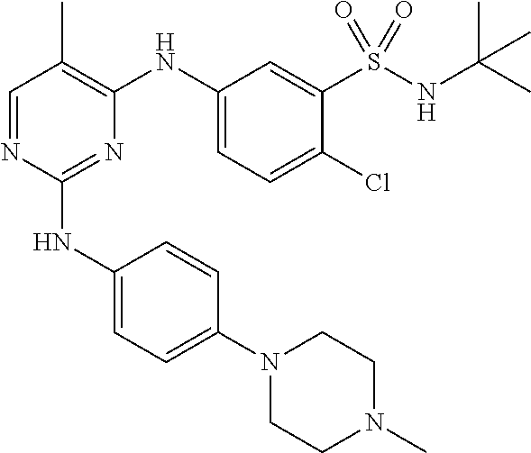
C1(NC2=CC=C(N3CCN(C)CC3)C=C2)=NC(NC2=CC=C(Cl)C(S(NC(C)(C)C)(=O)=O)=C2)=C(C)C=N1
